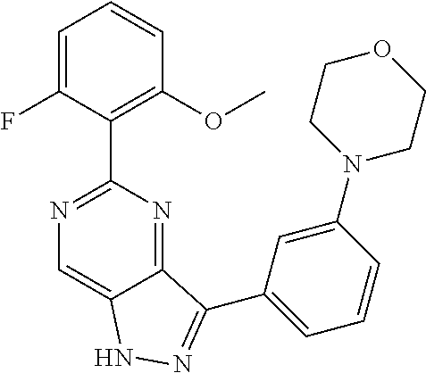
C1=C(F)C(C2=NC=C3C(=N2)C(C2=CC=CC(N4CCOCC4)=C2)=NN3)=C(OC)C=C1
